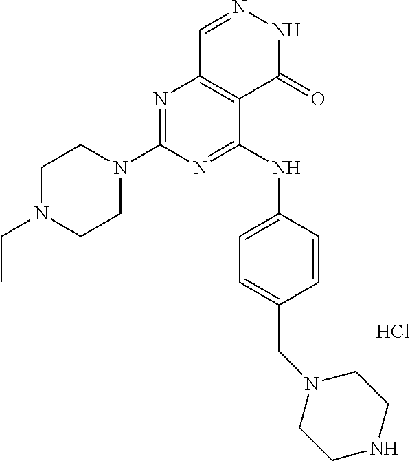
Cl.N1=C(N2CCN(CC)CC2)N=C(NC2=CC=C(CN3CCNCC3)C=C2)C2=C1C=NNC2=O
